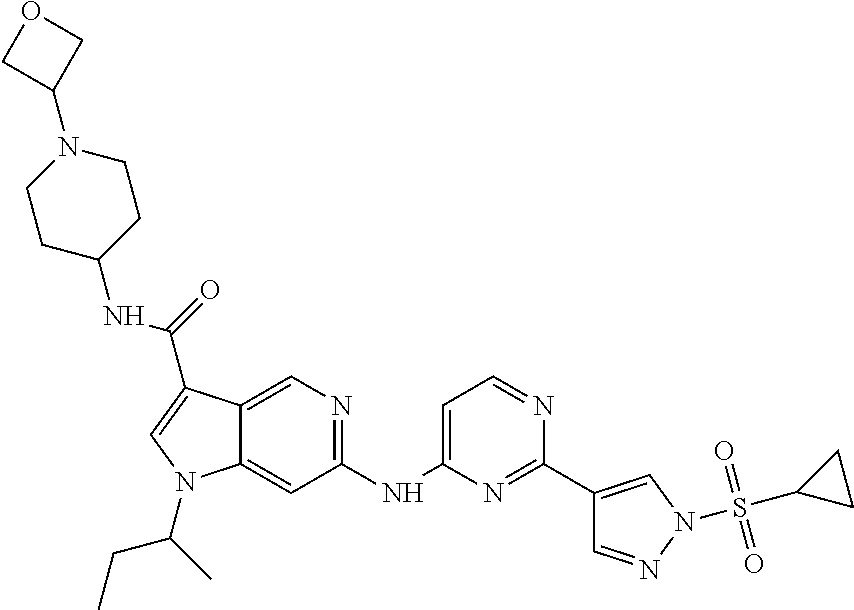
C1(NC2=CC=NC(C3=CN(S(C4CC4)(=O)=O)N=C3)=N2)=NC=C2C(=C1)N(C(C)CC)C=C2C(=O)NC1CCN(C2COC2)CC1
